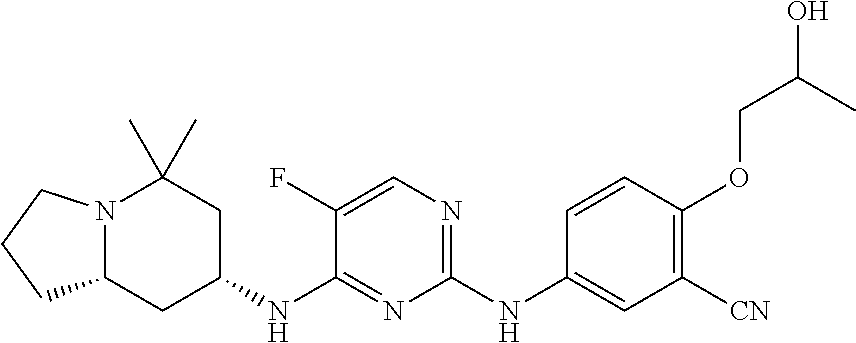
N12C(CC(NC3=NC(NC4=CC([CN])=C(OCC(O)C)C=C4)=NC=C3F)CC1(C)C)CCC2
